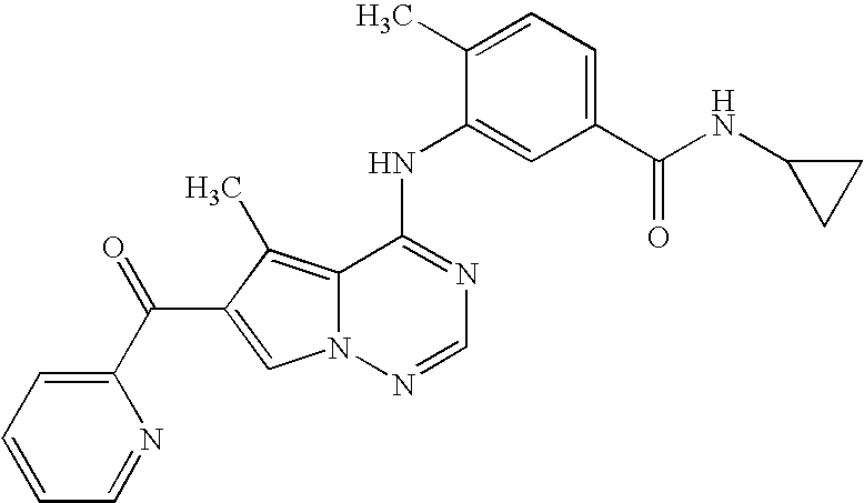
C1(NC2=CC(C(NC3CC3)=O)=CC=C2C)=NC=NN2C1=C(C)C(C(=O)C1=CC=CC=N1)=C2
